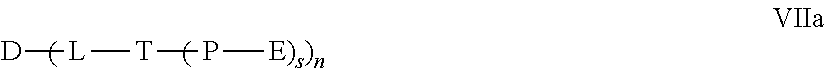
[D][L][T]P[E)s)n]
